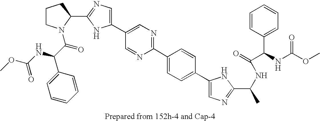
C1(C2=CN=C(C3=CC=C(C4=CN=C(C(C)NC(=O)C(C5=CC=CC=C5)NC(OC)=O)N4)C=C3)N=C2)=CN=C(C2N(C(C(NC(OC)=O)C3=CC=CC=C3)=O)CCC2)N1
